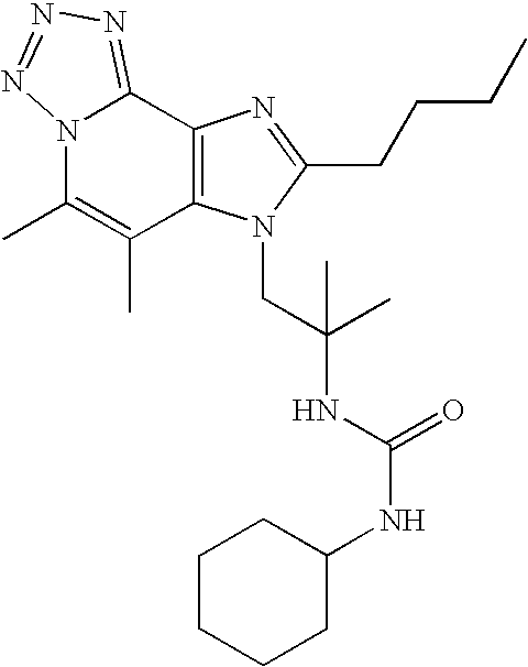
N12C(C)=C(C)C3=C(C1=NN=N2)N=C(CCCC)N3CC(NC(NC1CCCCC1)=O)(C)C
